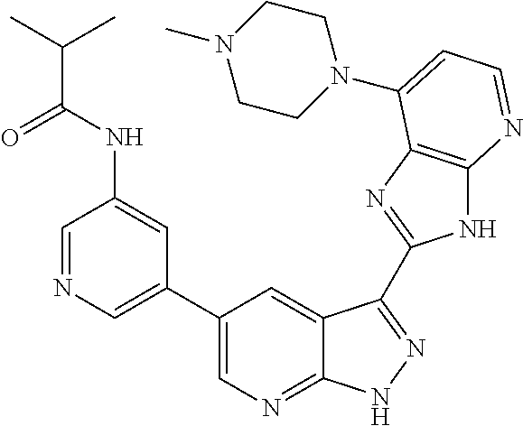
C1=NC=C(C2=CN=C3C(=C2)C(C2=NC4=C(N2)N=CC=C4N2CCN(C)CC2)=NN3)C=C1NC(C(C)C)=O
